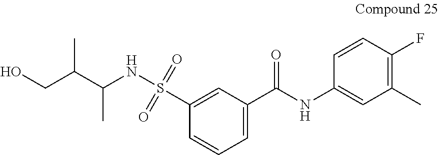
C1=C(S(NC(C(CO)C)C)(=O)=O)C=CC=C1C(NC1=CC(C)=C(F)C=C1)=O
